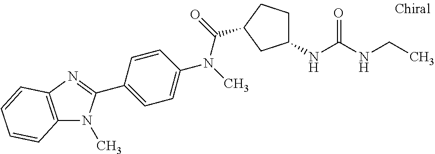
C12=C(N=C(C3=CC=C(N(C)C(=O)C4CCC(NC(NCC)=O)C4)C=C3)N1C)C=CC=C2
